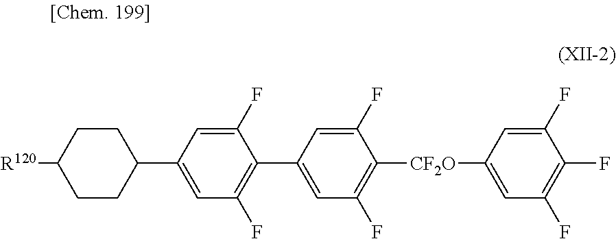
C1(C2=C(F)C=C(C3CCC([R120])CC3)C=C2F)=CC(F)=C([CF2O]C2=CC(F)=C(F)C(F)=C2)C(F)=C1
